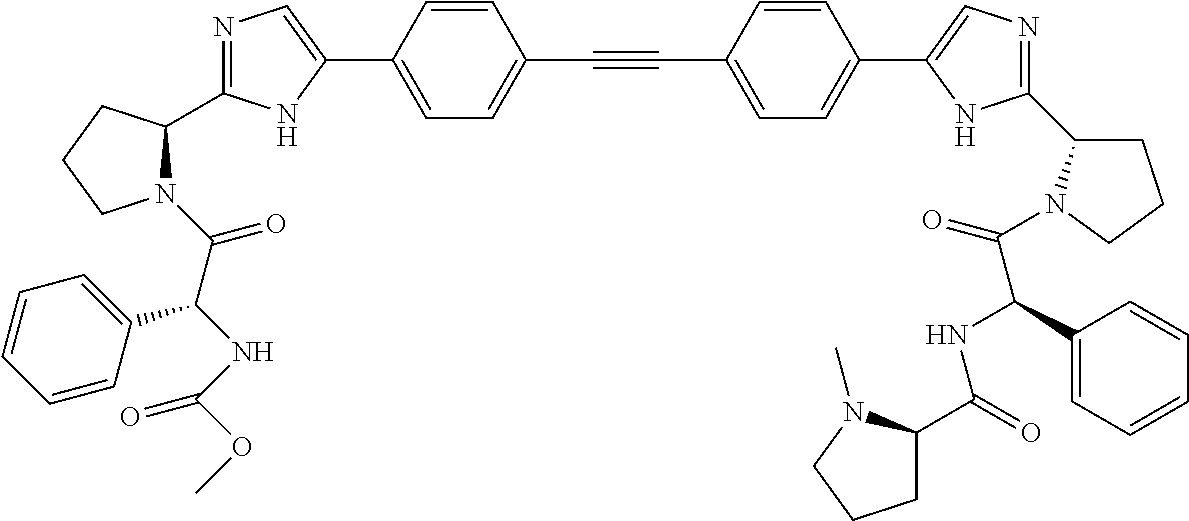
N1=C(C2N(C(C(NC(OC)=O)C3=CC=CC=C3)=O)CCC2)NC(C2=CC=C(C#CC3=CC=C(C4=CN=C(C5CCCN5C(=O)C(NC(=O)C5CCCN5C)C5=CC=CC=C5)N4)C=C3)C=C2)=C1
